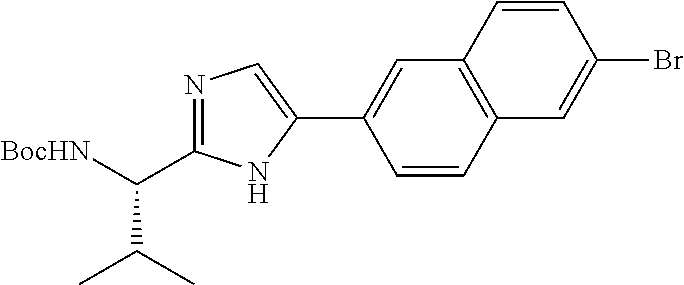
N1=C(C([BocHN])C(C)C)NC(C2=CC3=C(C=C2)C=C(Br)C=C3)=C1
